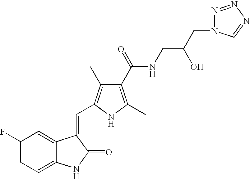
C1(F)=CC=C2C(=C1)C(=CC1=C(C)C(C(=O)NCC(O)CN3N=NN=C3)=C(C)N1)C(=O)N2
